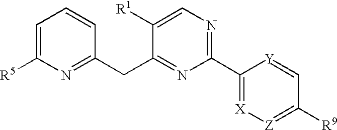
C1=C([R5])N=C(CC2=NC(C3=[X][Z]=C([R9])C=[Y]3)=NC=C2[R1])C=C1
